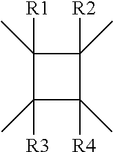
C1([R1])(C)C([R3])(C)C([R4])(C)C1([R2])C
